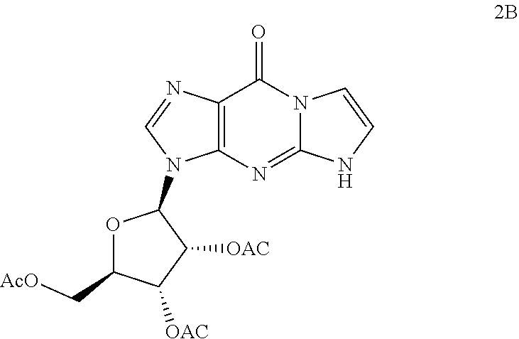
C12=C(N=C3N(C1=O)C=CN3)N(C1OC(C[AcO])C([OAC])C1[OAC])C=N2
